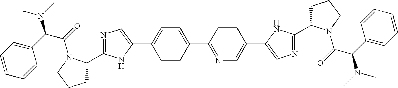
N1=C(C2CCCN2C(=O)C(C2=CC=CC=C2)N(C)C)NC(C2=CC=C(C3=NC=C(C4=CN=C(C5CCCN5C(=O)C(C5=CC=CC=C5)N(C)C)N4)C=C3)C=C2)=C1
